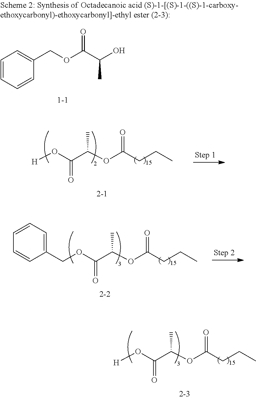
C1=CC=CC(COC(C(O)C)=O)=C1.[H]OC(=O)C(OC(CCC)=O)C.C(OC(=O)C(OC(CCC)=O)C)C1=CC=CC=C1.[H]OC(=O)C(OC(CCC)=O)C
